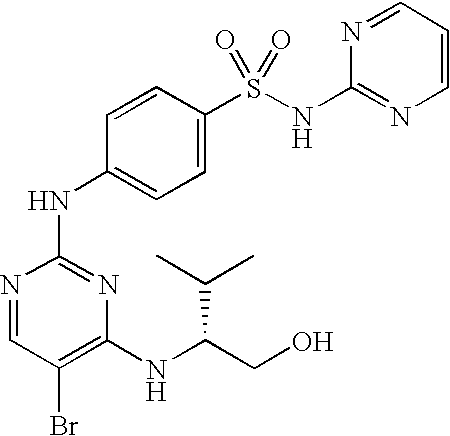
N1=CC(Br)=C(NC(CO)C(C)C)N=C1NC1=CC=C(S(=O)(NC2=NC=CC=N2)=O)C=C1
